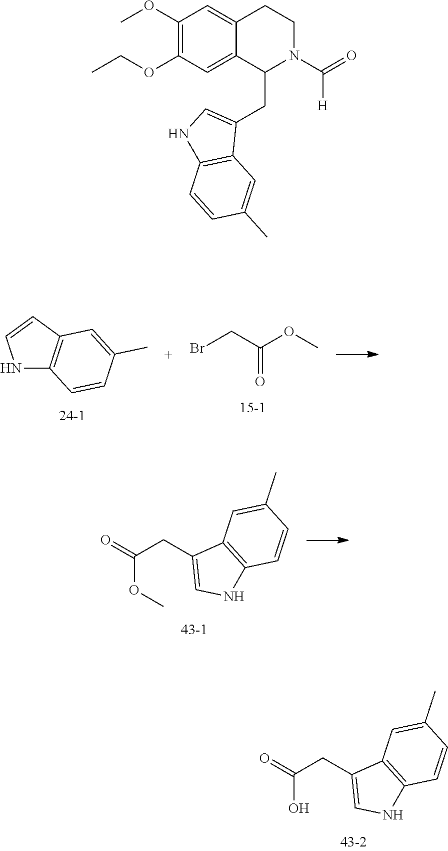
N1C2=C(C=C1)C=C(C)C=C2.BrCC(OC)=O.O=C(CC1=CNC2=C1C=C(C)C=C2)OC.O=C(CC1=CNC2=C1C=C(C)C=C2)O.C1(OC)=C(OCC)C=C2C(=C1)CCN(C(=O)[H])C2CC1=CNC2=C1C=C(C)C=C2
